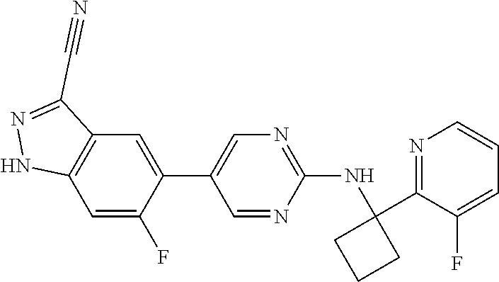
C1=NC(NC2(C3=NC=CC=C3F)CCC2)=NC=C1C1=CC2=C(C=C1F)NN=C2C#N
